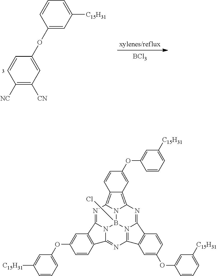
C1([NC])=C([CN])C=C(OC2=CC([C15H31])=CC=C2)C=C1.[BCl3].N12C3=NC4=N5B1(Cl)N1C(=C6C(=C1N=C5C1=C4C=C(OC4=CC([C15H31])=CC=C4)C=C1)C=C(OC1=CC([C15H31])=CC=C1)C=C6)N=C2C1=C3C=CC(OC2=CC=CC([C15H31])=C2)=C1
